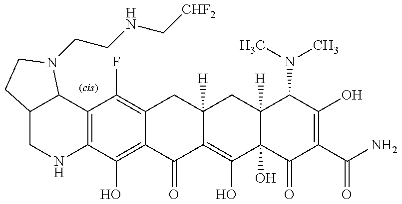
C12=C(C(O)=C3C(=C1F)CC1([H])C(=C(O)C4(O)C([H])(C1)C(N(C)C)C(O)=C(C(N)=O)C4=O)C3=O)NCC1C2N(CCNC[CHF2])CC1
